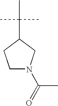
C1N(C(=O)C)CC(C(C)(C)C)C1
